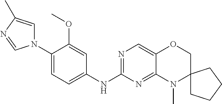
N1(C2=CC=C(NC3=NC=C4C(=N3)N(C)C3(CO4)CCCC3)C=C2OC)C=C(C)N=C1
